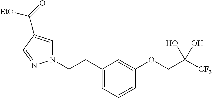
C1(CCN2C=C(C(=O)[EtO])C=N2)=CC=CC(OCC([CF3])(O)O)=C1
